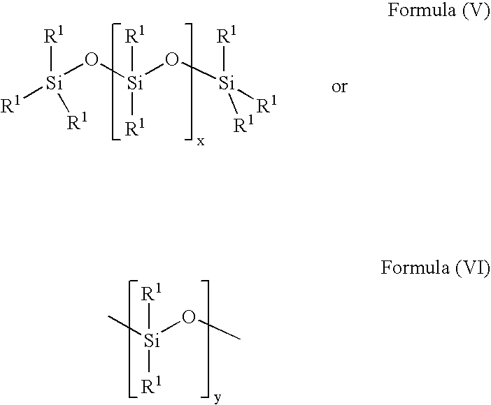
C[Si](OC)([R1])[R1].[R1][Si](O[Si](O[Si]([R1])([R1])[R1])([R1])[R1])([R1])[R1]
